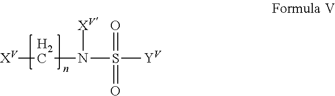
[XV]CN(S([Y])(=O)=O)[XV]
